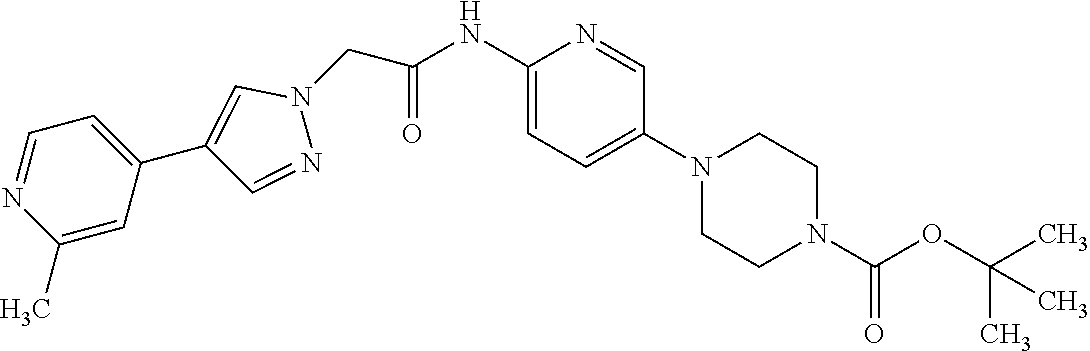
C1(NC(CN2C=C(C3=CC=NC(C)=C3)C=N2)=O)=CC=C(N2CCN(C(OC(C)(C)C)=O)CC2)C=N1
